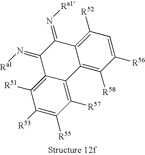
C1([R57])=C2C(=C([R51])C([R53])=C1[R55])C(=N[Ra1])C(=N[Ra1])C1=C([R52])C=C([R56])C([R58])=C21
